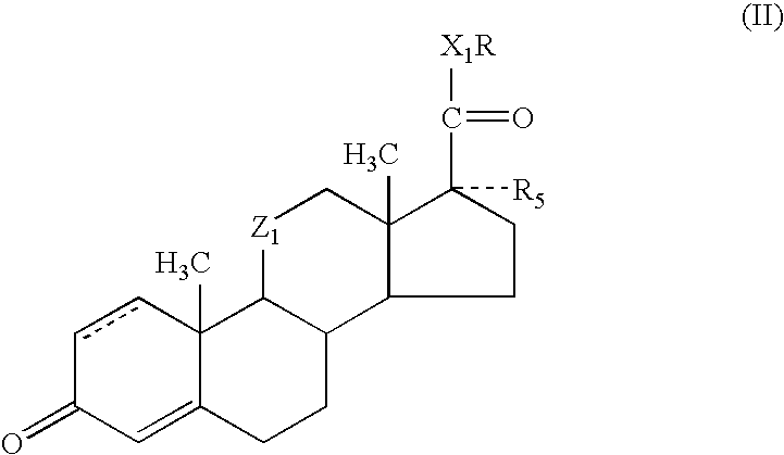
C12(C)C(=CC(=O)cc1)CCC1C2[Z1]CC2(C)C1CCC2(C([X1R])=O)[R5]
